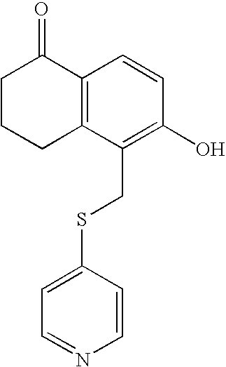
C1CCC2=C(C1=O)C=CC(O)=C2CSC1=CC=NC=C1
